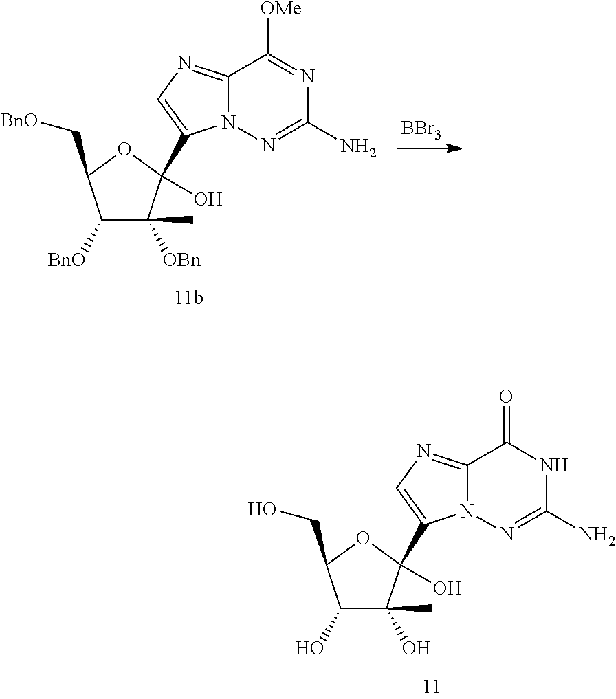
C1([BnO])C(C)([OBn])C(O)(C2=CN=C3N2N=C(N)N=C3[OMe])OC1C[BnO].[BBr3].C1(O)C(C)(O)C(O)(C2=CN=C3N2N=C(N)NC3=O)OC1CO
